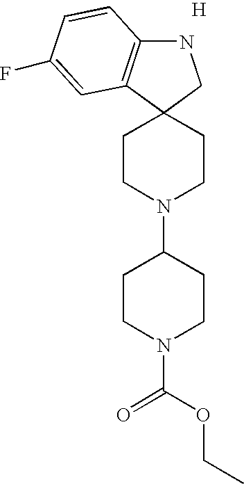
C1CN(C2CCN(C(=O)OCC)CC2)CCC12C1=C(NC2)C=CC(F)=C1.[H]
